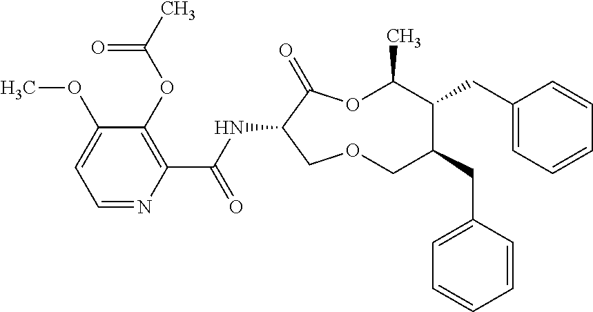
C1(OC)=CC=NC(C(NC2C(=O)OC(C)C(CC3=CC=CC=C3)C(CC3=CC=CC=C3)COC2)=O)=C1OC(C)=O
